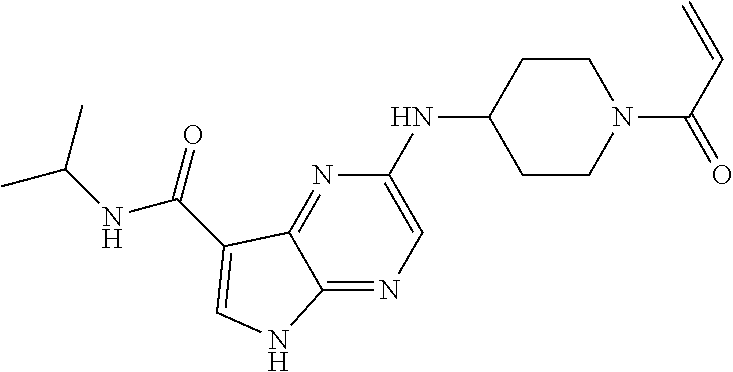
N(C1CCN(C(C=C)=O)CC1)C1=CN=C2C(=N1)C(C(NC(C)C)=O)=CN2
